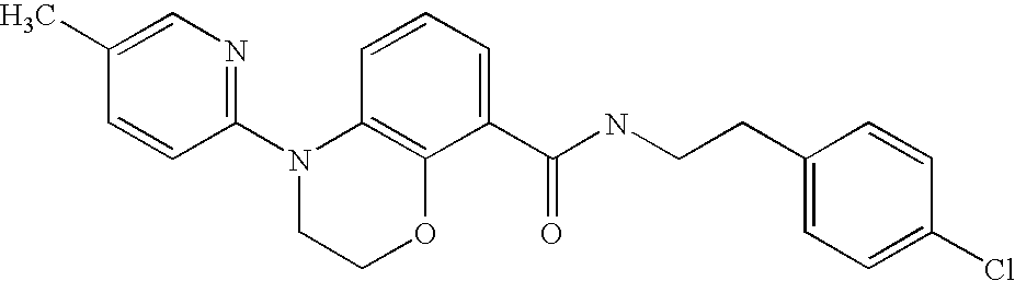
C1(N2CCOC3=C2C=CC=C3C(NCCC2=CC=C(Cl)C=C2)=O)=NC=C(C)C=C1
